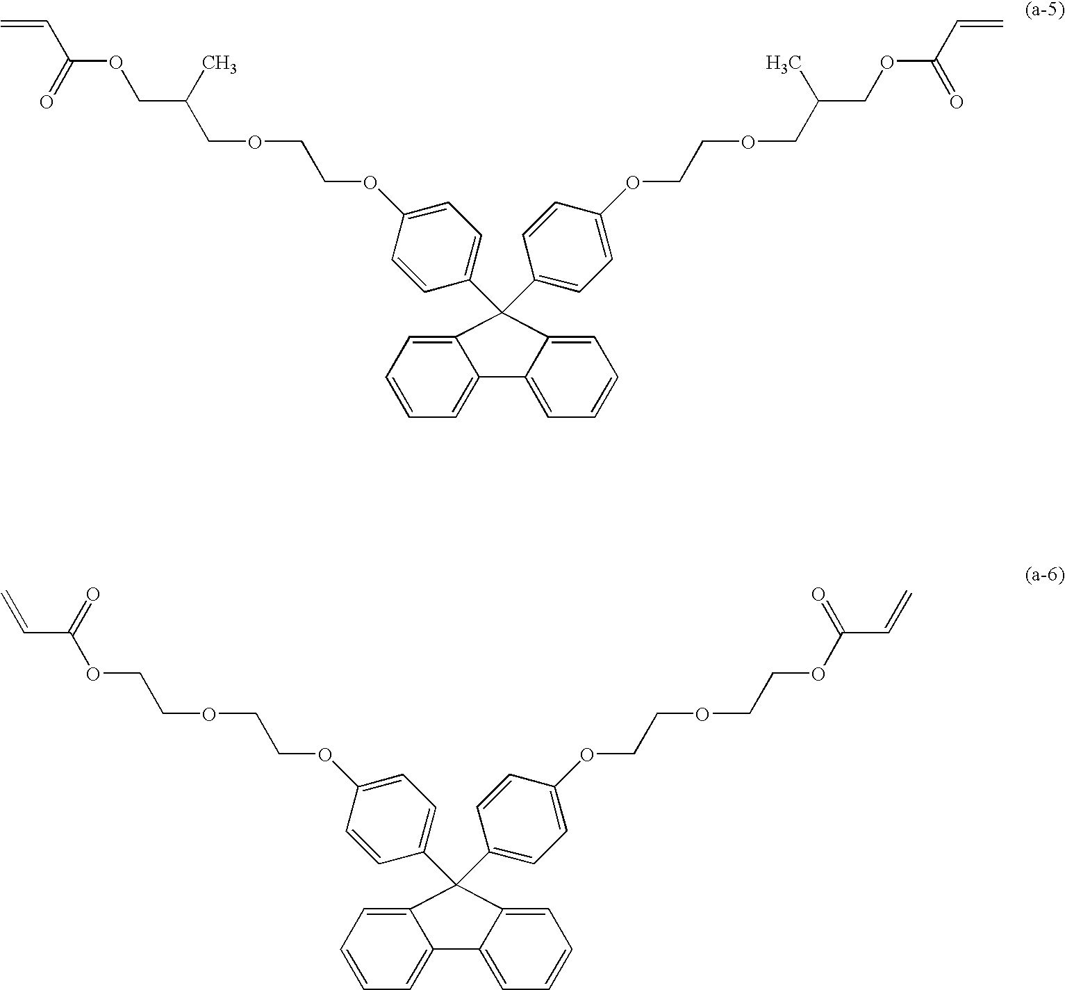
C=CC(OCC(COCCOC1=CC=C(C2(C3=CC=C(OCCOCC(COC(C=C)=O)C)C=C3)C3=CC=CC=C3C3=CC=CC=C32)C=C1)C)=O.C=CC(OCCOCCOC1=CC=C(C2(C3=CC=C(OCCOCCOC(C=C)=O)C=C3)C3=CC=CC=C3C3=CC=CC=C32)C=C1)=O
